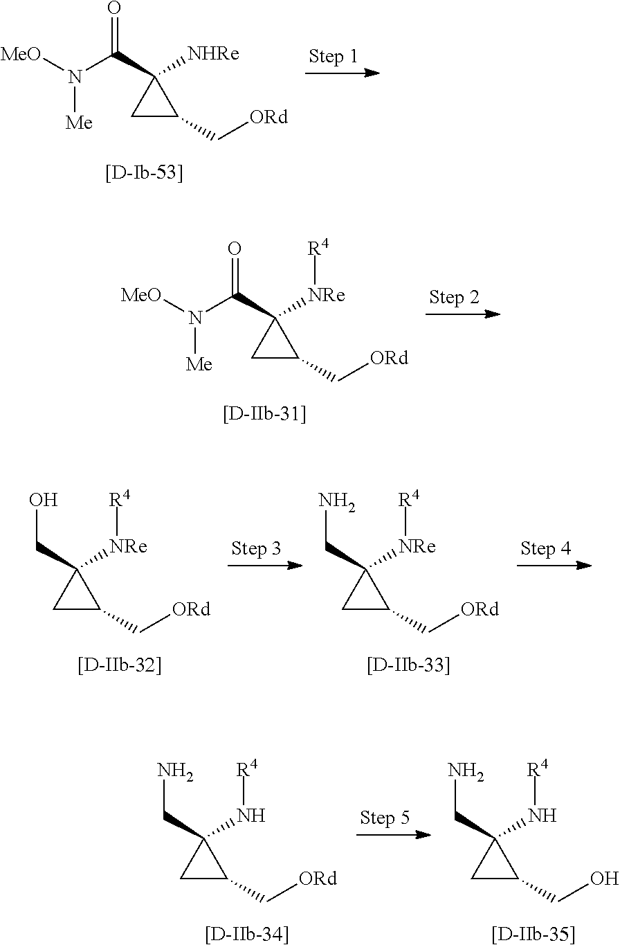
C1C(C[ORd])C1(C(N([MeO])[Me])=O)[NHRe].C1C(C[ORd])C1(C(N([MeO])[Me])=O)[NRe][R4].C1C(C[ORd])C1(CN)[NRe][R4].C1C(C[ORd])C1(CO)[NRe][R4].C1C(C[ORd])C1(CN)N[R4].C1C(CO)C1(CN)N[R4]
